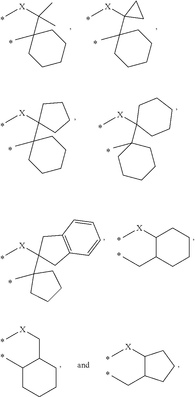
C[X]C(C1(C)CCCCC1)(C)C.C[X]C1(C2(C)CCCCC2)CC1.C[X]C1(C2(C)CCCCC2)CCCC1.C[X]C1(C2(C)CCCCC2)CCCCC1.C[X]C1(C2(C)CCCC2)CC2=C(C1)C=CC=C2.C1([X]C)C(CC)CCCC1.C1([X]C)C(CC)CCC1.C(C1C(C)CCCC1)[X]C
